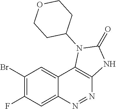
C1(Br)=C(F)C=C2C(=C1)C1=C(N=N2)NC(=O)N1C1CCOCC1
